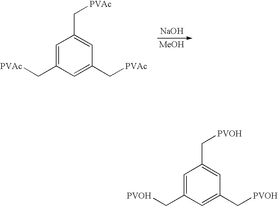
[NaOH].[MeOH].C1=C(C[PVAc])C=C(C[PVAc])C=C1C[PVAc].C1=C(C[PVOH])C=C(C[PVOH])C=C1C[PVOH]
